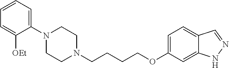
C1N(CCCCOC2=CC=C3C(=C2)NN=C3)CCN(C2=CC=CC=C2[OEt])C1
